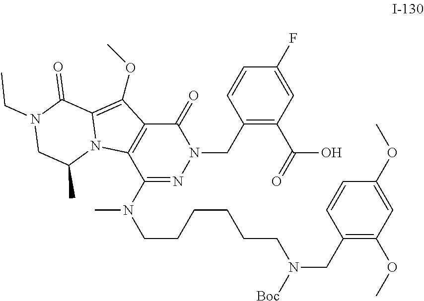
C1=CC(F)=CC(C(=O)O)=C1CN1C(=O)C2=C(C(N(CCCCCCN(CC3=C(OC)C=C(OC)C=C3)[Boc])C)=N1)N1C(=C2OC)C(=O)N(CC)CC1C
